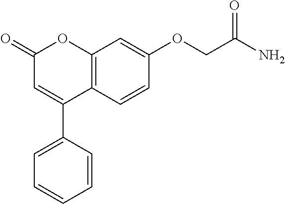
C12=C(C=CC(OCC(N)=O)=C1)C(C1=CC=CC=C1)=CC(=O)O2
